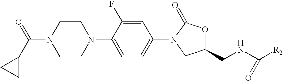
N1(C(C2CC2)=O)CCN(C2=CC=C(N3CC(CNC([R2])=O)OC3=O)C=C2F)CC1
